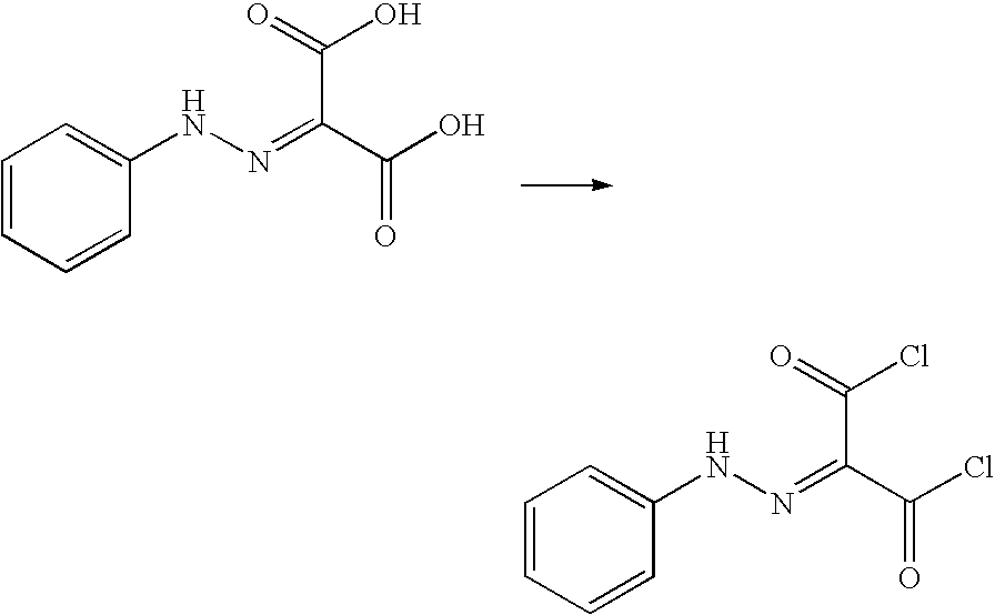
C1=CC=CC(NN=C(C(O)=O)C(=O)O)=C1.C1=CC=CC(NN=C(C(Cl)=O)C(=O)Cl)=C1
